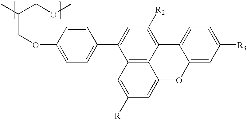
C12=C3C(=C([R2])C=C1C1=CC=C(OCC(C)COC)C=C1)C1=CC=C([R3])C=C1OC3=CC([R1])=C2
